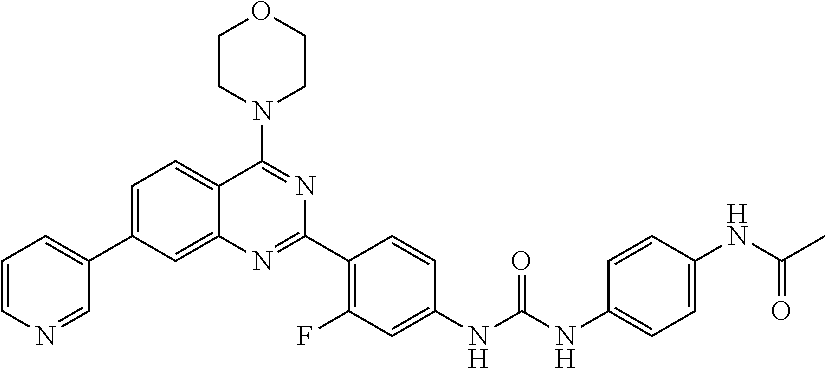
C1=CN=CC(C2=CC=C3C(=C2)N=C(C2=C(F)C=C(NC(NC4=CC=C(NC(C)=O)C=C4)=O)C=C2)N=C3N2CCOCC2)=C1
